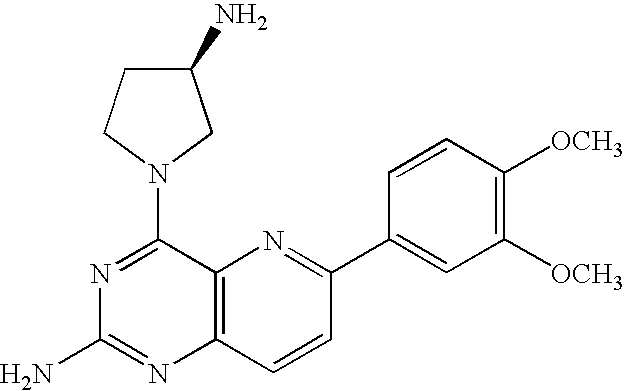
N1=C(N2CCC(N)C2)C2=C(N=C1N)C=CC(C1=CC([OCH3])=C([OCH3])C=C1)=N2
